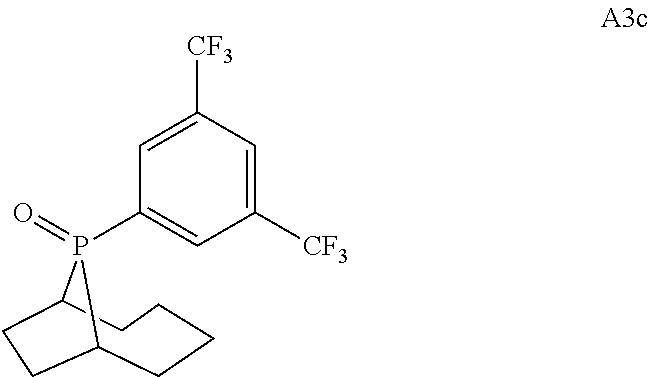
C1(P2(=O)C3CCCCC2CC3)=CC([CF3])=CC([CF3])=C1
